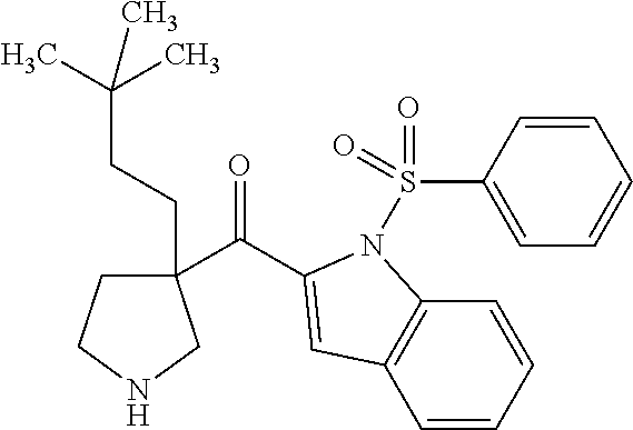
C(=O)(C1(CCC(C)(C)C)CCNC1)C1=CC2=C(C=CC=C2)N1S(C1=CC=CC=C1)(=O)=O
